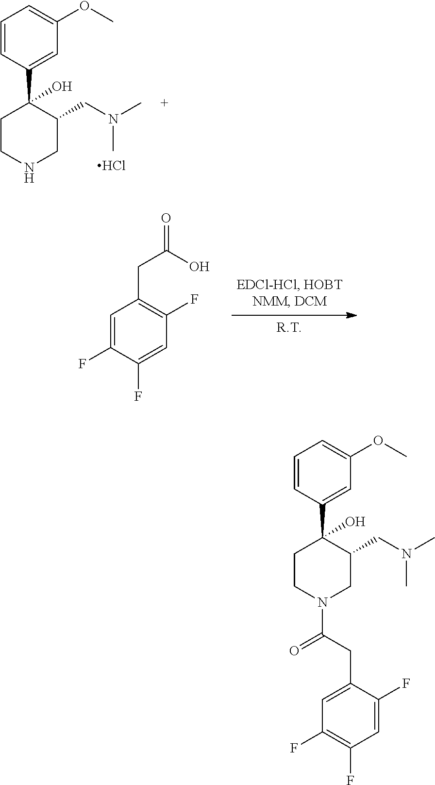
C1=CC(C2(O)C(CN(C)C)CNCC2)=CC(OC)=C1.Cl.C1=C(F)C(F)=CC(F)=C1CC(=O)O.C1=CC(C2(O)C(CN(C)C)CN(C(CC3=CC(F)=C(F)C=C3F)=O)CC2)=CC(OC)=C1
